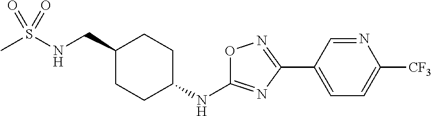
CS(NCC1CCC(NC2=NC(C3=CC=C([CF3])N=C3)=NO2)CC1)(=O)=O
